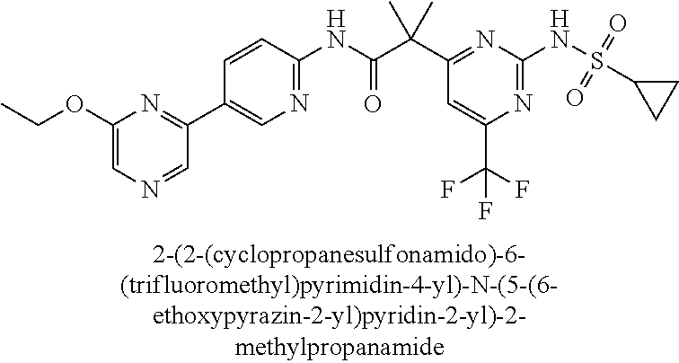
C1(NC(=O)C(C2=NC(NS(C3CC3)(=O)=O)=NC(C(F)(F)F)=C2)(C)C)=NC=C(C2=NC(OCC)=CN=C2)C=C1
